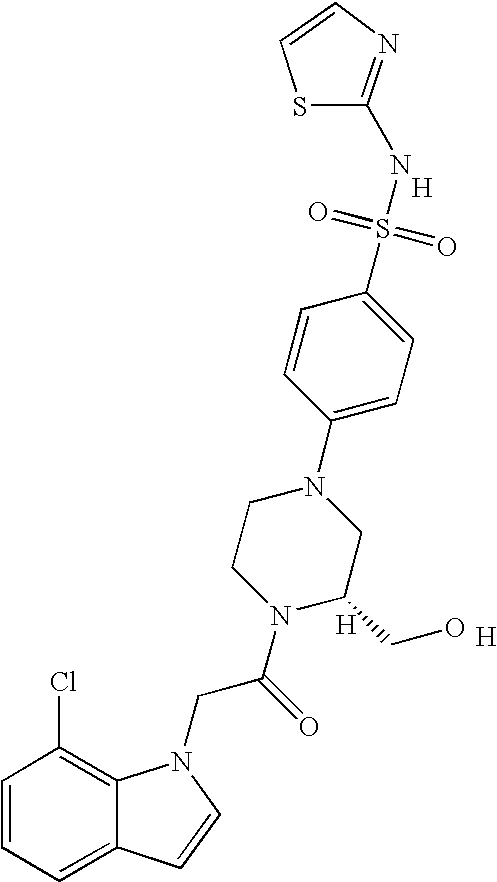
C1=CC=C2C(=C1Cl)N(CC(N1C(CO)CN(C3=CC=C(S(=O)(=O)NC4=NC=CS4)C=C3)CC1)=O)C=C2.[H].[H].[H]
